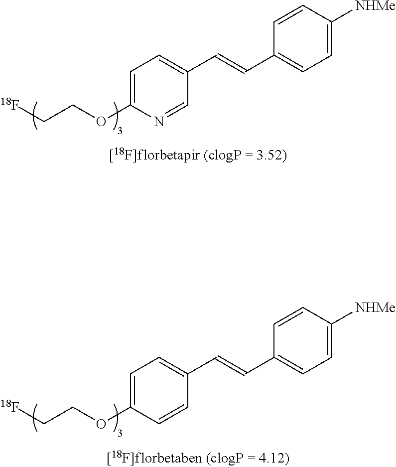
C1=C(OCC[18F])N=CC(C=CC2=CC=C([NHMe])C=C2)=C1.C1=C(OCC[18F])C=CC(C=CC2=CC=C([NHMe])C=C2)=C1
